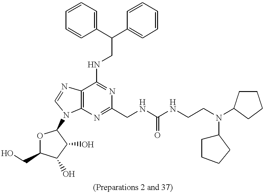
C1(C(C2=CC=CC=C2)CNC2=NC(CNC(NCCN(C3CCCC3)C3CCCC3)=O)=NC3=C2N=CN3C2OC(CO)C(O)C2O)=CC=CC=C1
